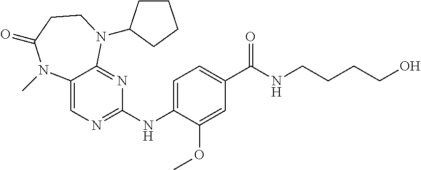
C1(NC2=CC=C(C(=O)NCCCCO)C=C2OC)=NC=C2C(=N1)N(C1CCCC1)CCC(=O)N2C
